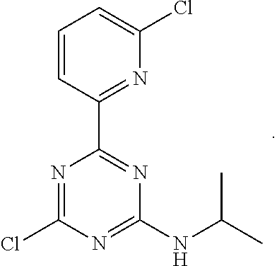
C1(Cl)=NC(C2=NC(Cl)=CC=C2)=NC(NC(C)C)=N1
